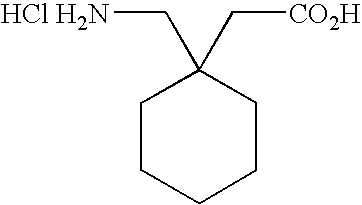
C1CCCCC1(C[HCl H2N])C[CO2H]
